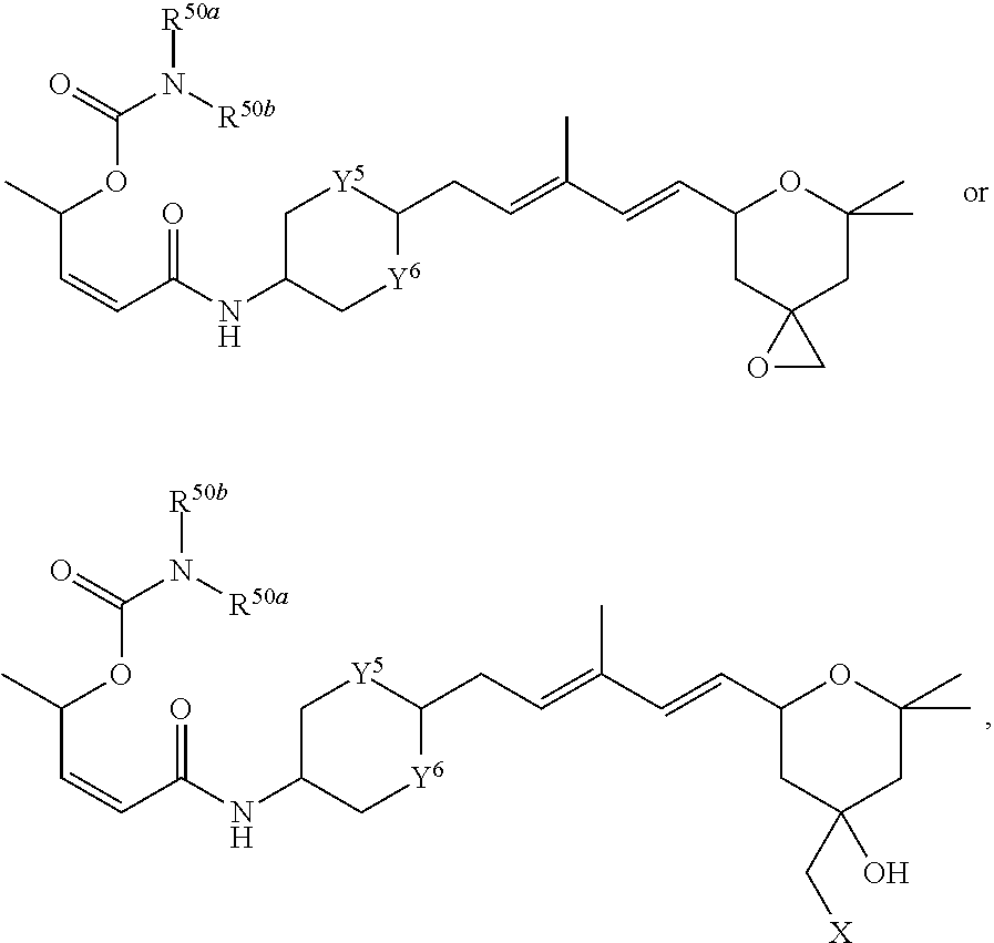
C1C(NC(C=CC(C)OC(=O)N([R50b])[R50a])=O)C[Y6]C(CC=C(C=CC2CC3(CC(C)(C)O2)OC3)C)[Y5]1.C1C(NC(C=CC(C)OC(=O)N([R50a])[R50b])=O)C[Y6]C(CC=C(C=CC2CC(O)(C[X])CC(C)(C)O2)C)[Y5]1
